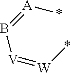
[V](=[W]*)B=[A]*
